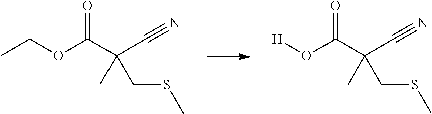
[H]OC(C(C#N)(C)CSC)=O.C(OC(C(C#N)(C)CSC)=O)C
